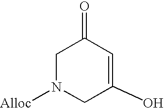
C1=C(O)CN([Alloc])CC1=O
